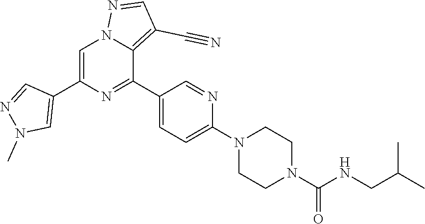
C1=C(C2=CN(C)N=C2)N=C(C2=CC=C(N3CCN(C(NCC(C)C)=O)CC3)N=C2)C2=C(C#N)C=NN12
